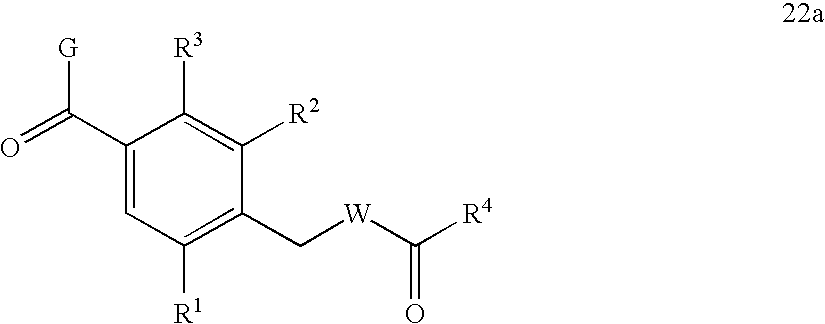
C1(C(=O)[G])=CC([R1])=C(C[W]C([R4])=O)C([R2])=C1[R3]
